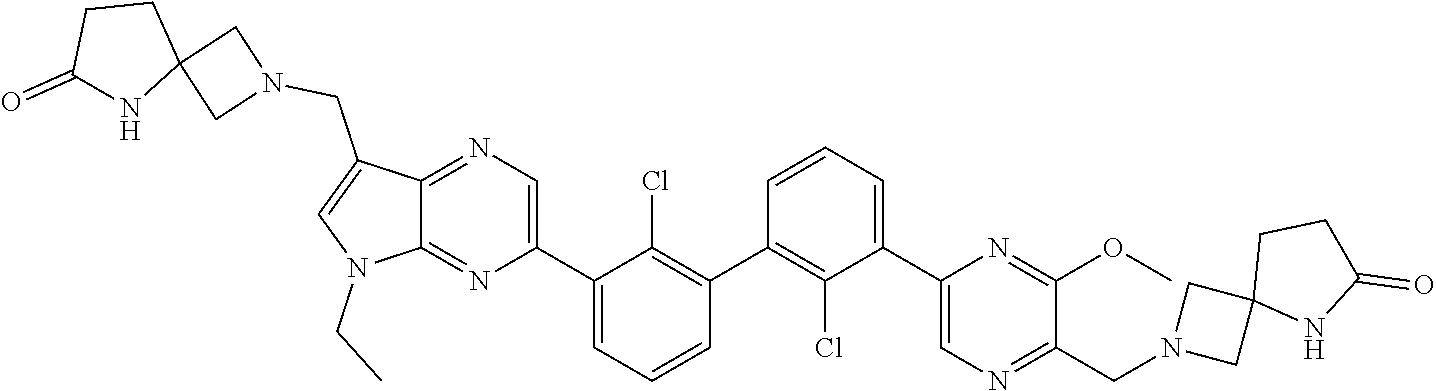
C1(C2=CN=C(CN3CC4(C3)NC(=O)CC4)C(OC)=N2)=CC=CC(C2=C(Cl)C(C3=CN=C4C(=N3)N(CC)C=C4CN3CC4(C3)CCC(=O)N4)=CC=C2)=C1Cl
